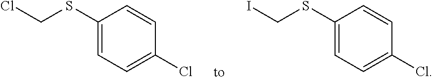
C1(SCCl)=CC=C(Cl)C=C1.C1(SCI)=CC=C(Cl)C=C1
